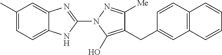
C1(C)=CC=C2C(=C1)N=C(N1C(O)=C(CC3=CC4=C(C=C3)C=CC=C4)C([Me])=N1)N2
